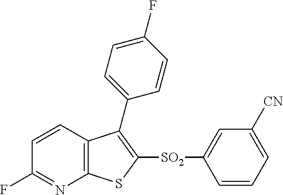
C1=CC2=C(N=C1F)SC([SO2]C1=CC([CN])=CC=C1)=C2C1=CC=C(F)C=C1
